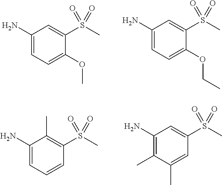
C1(N)=CC=C(OC)C(S(C)(=O)=O)=C1.C1(N)=CC=C(OCC)C(S(C)(=O)=O)=C1.C1(N)=CC=CC(S(C)(=O)=O)=C1C.C1(N)=C(C)C(C)=CC(S(C)(=O)=O)=C1
